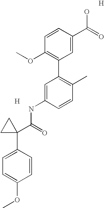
[H].C1=C(NC(=O)C2(C3=CC=C(OC)C=C3)CC2)C=CC(C)=C1C1=C(OC)C=CC(C(=O)O)=C1.[H]
